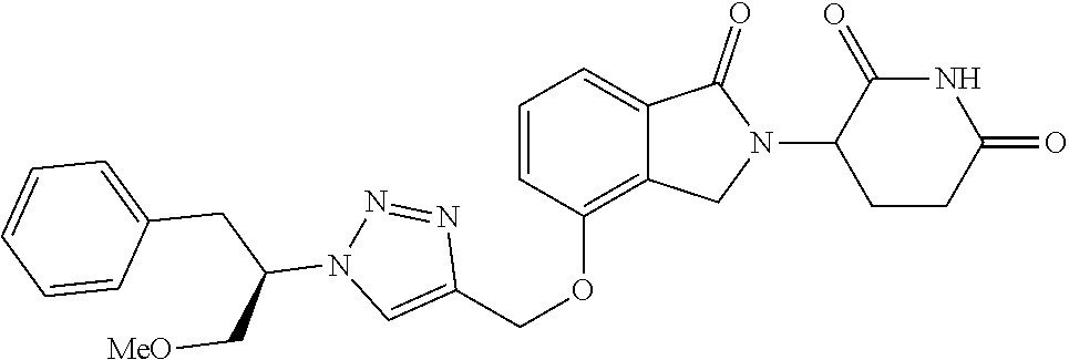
C1(OCC2=CN(C(CC3=CC=CC=C3)C[MeO])N=N2)=C2C(=CC=C1)C(=O)N(C1CCC(=O)NC1=O)C2
